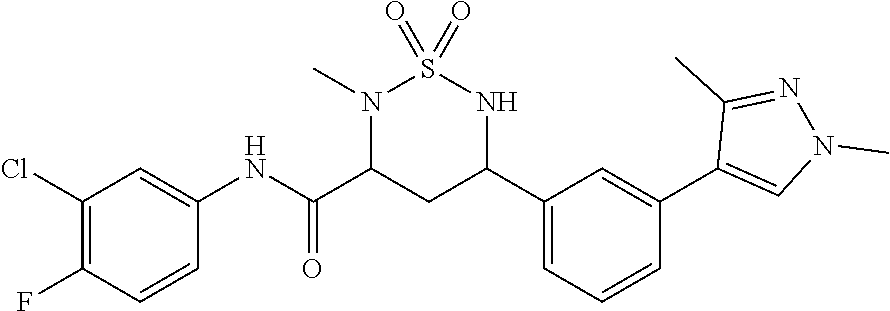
C1(Cl)=C(F)C=CC(NC(C2CC(C3=CC=CC(C4=CN(C)N=C4C)=C3)NS(=O)(=O)N2C)=O)=C1
